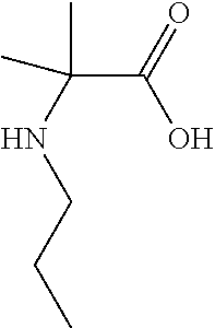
C(C(NCCC)(C)C)(O)=O
